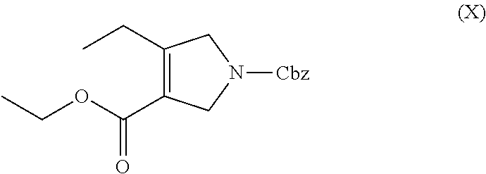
C1(CC)=C(C(OCC)=O)CN([Cbz])C1
